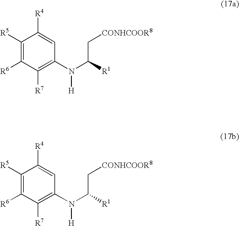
C1([R5])=C([R6])C([R7])=C(N(C([R1])C[CONHCOOR8])[H])C=C1[R4].C1([R5])=C([R6])C([R7])=C(N(C([R1])C[CONHCOOR8])[H])C=C1[R4]
